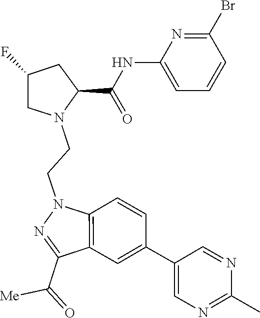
C1(C([Me])=O)=NN(CCN2C(C(=O)NC3=CC=CC(Br)=N3)CC(F)C2)C2=C1C=C(C1=CN=C(C)N=C1)C=C2
